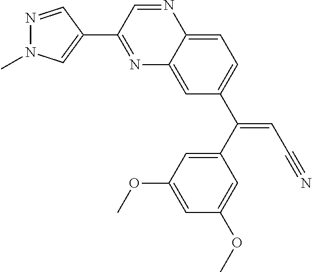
N1=C(C2=CN(C)N=C2)C=NC2=CC=C(C(C3=CC(OC)=CC(OC)=C3)=CC#N)C=C12
